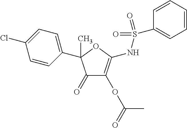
C1(C2(C)C(=O)C(OC(=O)C)=C(NS(=O)(=O)C3=CC=CC=C3)O2)=CC=C(Cl)C=C1
